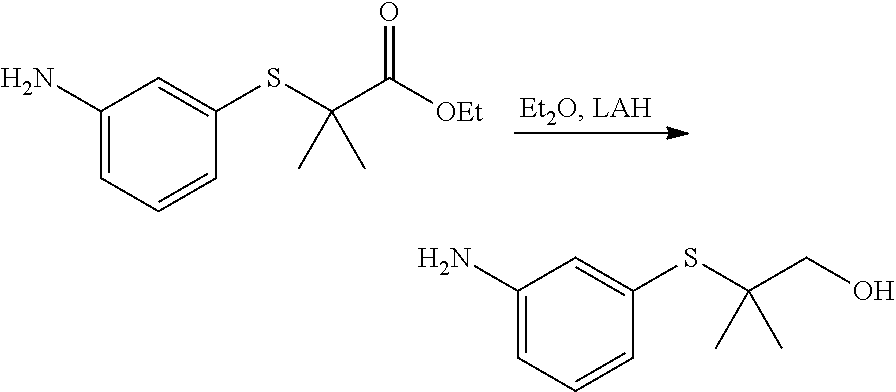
C1(N)=CC=CC(SC(C([OEt])=O)(C)C)=C1.C1(N)=CC=CC(SC(CO)(C)C)=C1
